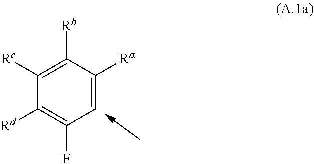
C1=C([Ra])C([Rb])=C([Rc])C([Rd])=C1F
